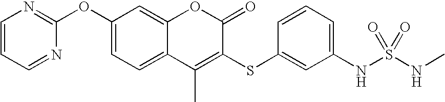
C1=CC=NC(OC2=CC=C3C(=C2)OC(=O)C(SC2=CC(NS(NC)(=O)=O)=CC=C2)=C3C)=N1
